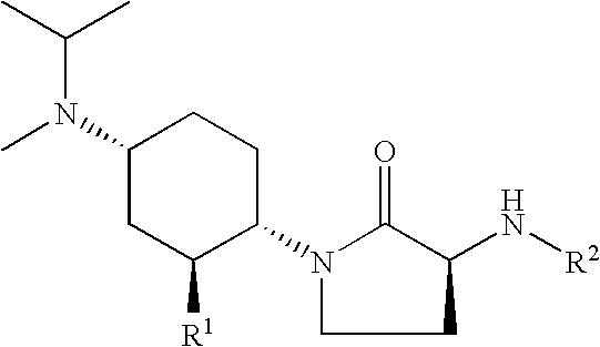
C1(N(C)C(C)C)CC([R1])C(N2C(=O)C(N[R2])CC2)CC1
